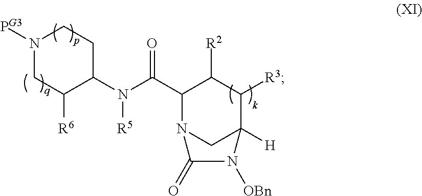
N1([PG3])CC([R6])C(N([R5])C(C2N3CC([H])(C([R3])C2[R2])N([OBn])C3=O)=O)CC1
